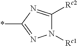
N1([Rc1])C([Rc2])=NC(*)=N1
